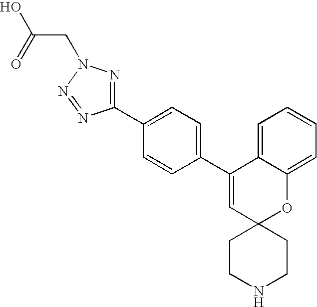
C1(C2=CC=C(C3=CC4(OC5=CC=CC=C35)CCNCC4)C=C2)=NN(CC(=O)O)N=N1
